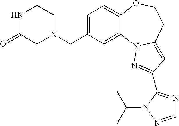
C1=C(CN2CCNC(=O)C2)C=C2C(=C1)OCCC1=CC(C3=NC=NN3C(C)C)=NN21
